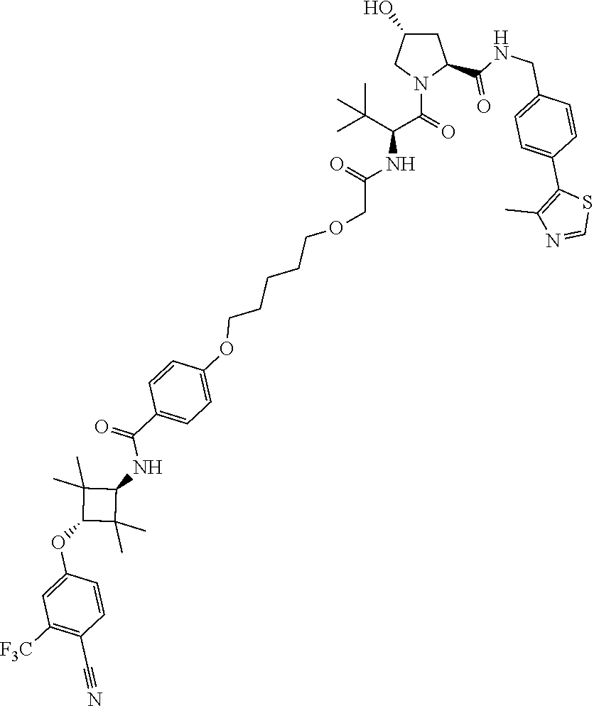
C1=C(CNC(C2CC(O)CN2C(=O)C(C(C)(C)C)NC(=O)COCCCCCOC2=CC=C(C(=O)NC3C(C)(C)C(OC4=CC([F3C])=C(C#N)C=C4)C3(C)C)C=C2)=O)C=CC(C2=C(C)N=CS2)=C1
